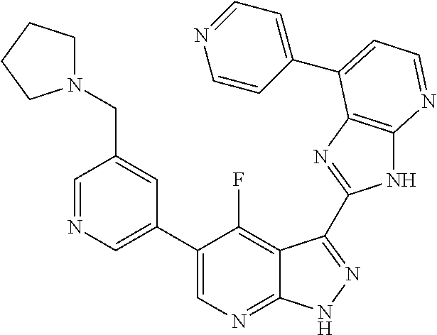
C1=NC=C(C2=CN=C3C(=C2F)C(C2=NC4=C(N2)N=CC=C4C2=CC=NC=C2)=NN3)C=C1CN1CCCC1
